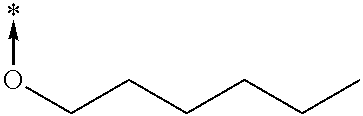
C(CCCCC)O->*
